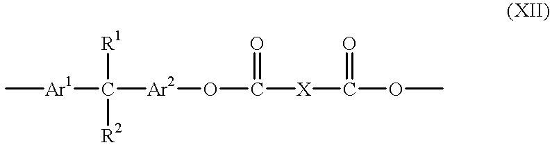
C[Ar1]C([Ar2]OC([X]C(OC)=O)=O)([R1])[R2]
